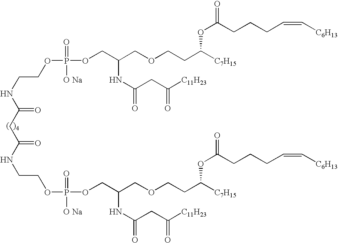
C(NC(CC(NCCOP([O Na])(=O)OCC(COCCC([C7H15])OC(CCCC=C[C6H13])=O)NC(=O)CC([C11H23])=O)=O)=O)COP(=O)([O Na])OCC(COCCC([C7H15])OC(=O)CCCC=C[C6H13])NC(CC([C11H23])=O)=O
